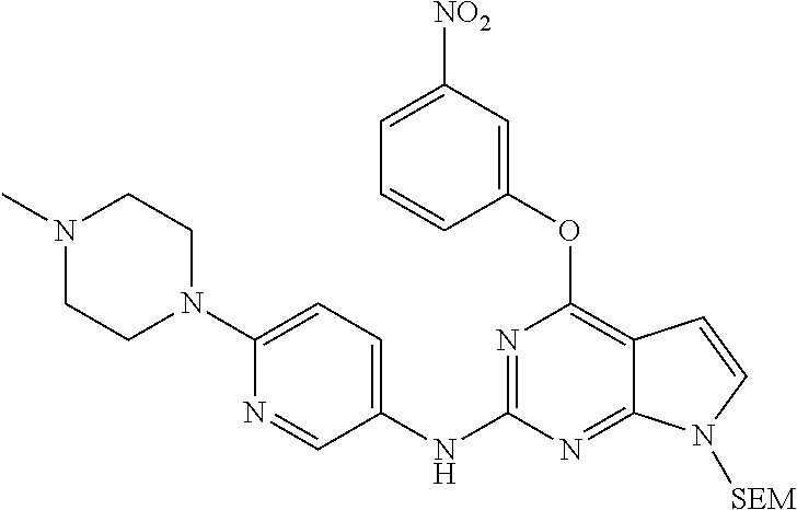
N1=C(NC2=CC=C(N3CCN(C)CC3)N=C2)N=C2C(=C1OC1=CC([NO2])=CC=C1)C=CN2[SEM]
